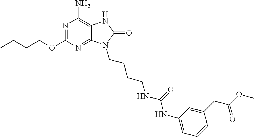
N1=C(OCCCC)N=C2C(=C1N)NC(=O)N2CCCCNC(NC1=CC=CC(CC(OC)=O)=C1)=O
